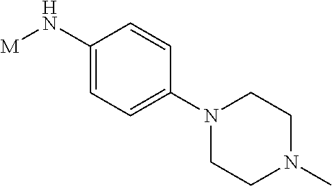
C1(N[M])=CC=C(N2CCN(C)CC2)C=C1
